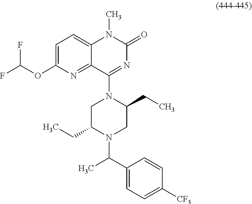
C1=C(C(C)N2CC(CC)N(C3=NC(=O)N(C)C4=CC=C(OC(F)F)N=C43)CC2CC)C=CC([CF3])=C1
